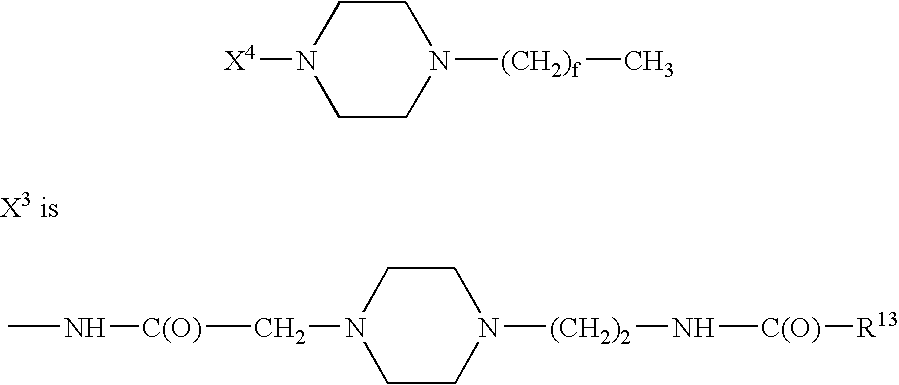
C(N1CCN([(CH2)2]N[C(O)][R13])CC1)[C(O)]NC.[X4]N1CCN([(CH2)f]C)CC1
